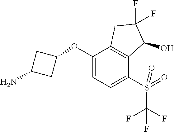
C1(OC2CC(N)C2)=CC=C(S(C(F)(F)F)(=O)=O)C2=C1CC(F)(F)C2O
